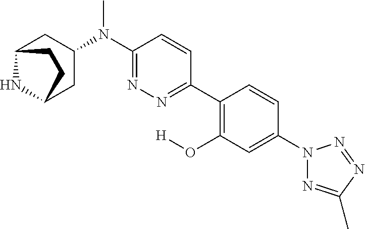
C12NC(CC(N(C3=NN=C(C4=C(O[H])C=C(N5N=C(C)N=N5)C=C4)C=C3)C)C1)CC2
